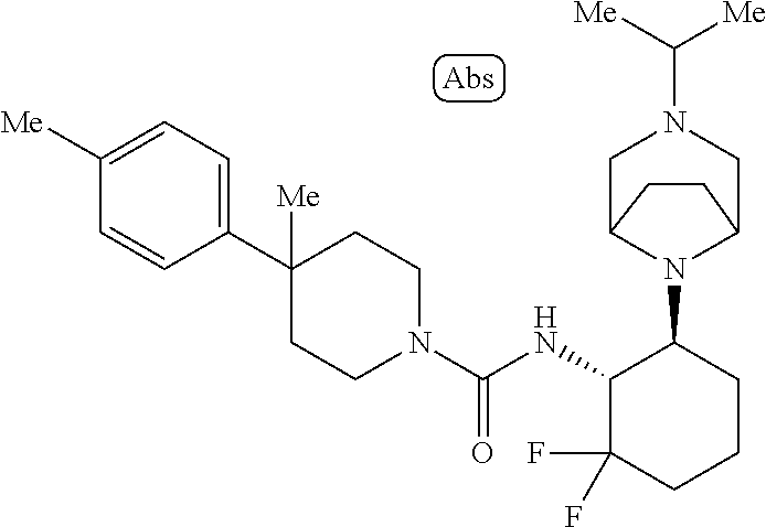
C1([Me])=CC=C(C2([Me])CCN(C(NC3C(F)(F)CCCC3N3C4CN(C([Me])[Me])CC3CC4)=O)CC2)C=C1
